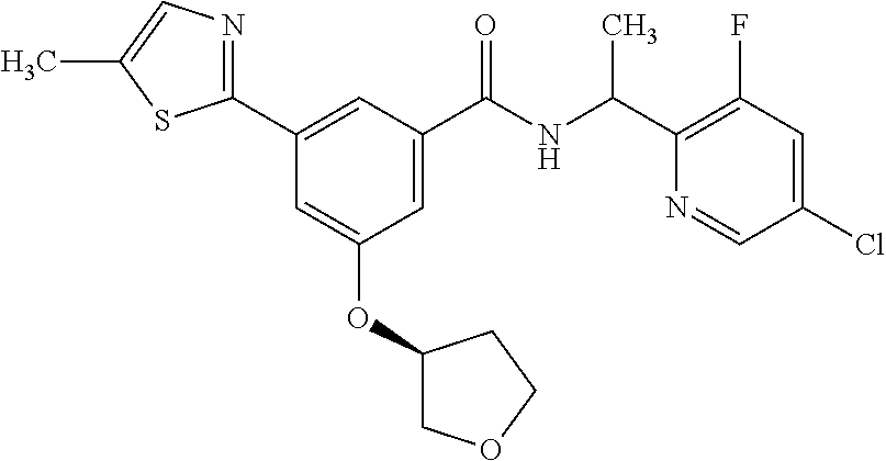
C1(Cl)=CC(F)=C(C(NC(C2=CC(OC3COCC3)=CC(C3=NC=C(C)S3)=C2)=O)C)N=C1
